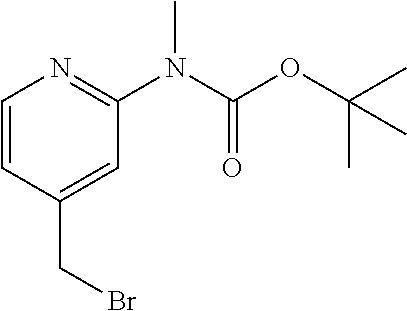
C1=CC(CBr)=CC(N(C(OC(C)(C)C)=O)C)=N1
